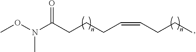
CON(C)C(CCCC=CCCC)=O
